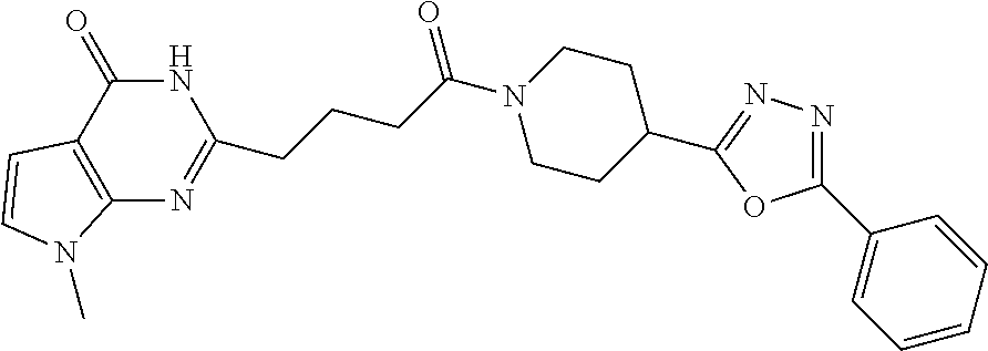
C1N(C(CCCC2=NC3=C(C(=O)N2)C=CN3C)=O)CCC(C2=NN=C(C3=CC=CC=C3)O2)C1
